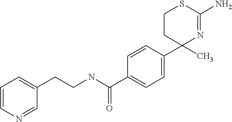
C1=CC(C2(C)N=C(N)SCC2)=CC=C1C(NCCC1=CC=CN=C1)=O
